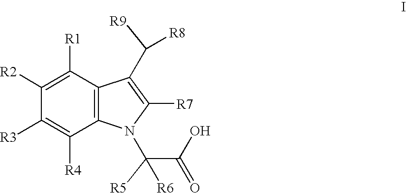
C1([R1])=C([R2])C([R3])=C([R4])C2=C1C(C([R9])[R8])=C([R7])N2C([R5])(C(O)=O)[R6]
